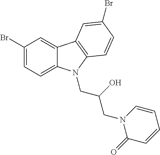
C1(Br)=CC=C2C(=C1)C1=C(N2CC(CN2C(=O)C=CC=C2)O)C=CC(Br)=C1
